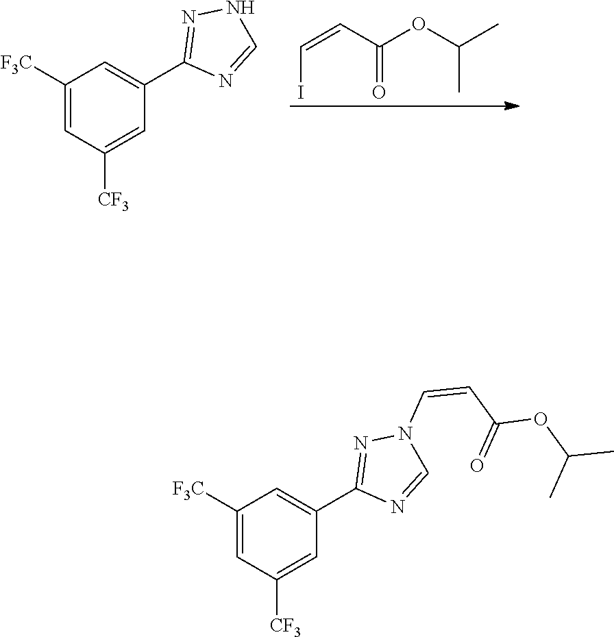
C1(C2=CC([F3C])=CC([CF3])=C2)=NNC=N1.C(I)=CC(OC(C)C)=O.C1(C2=CC([F3C])=CC([CF3])=C2)=NN(C=CC(=O)OC(C)C)C=N1
